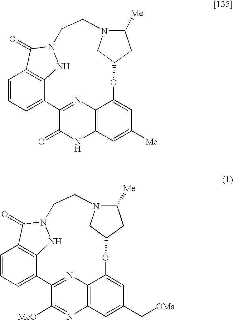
C1=CC=C2C3=C1C(=O)N(N3)CCN1C([Me])CC(OC3=CC([Me])=CC4=C3N=C2C(=O)N4)C1.C1=CC=C2C3=C1C(=O)N(N3)CCN1C([Me])CC(OC3=CC(C[OMs])=CC4=C3N=C2C([MeO])=N4)C1
